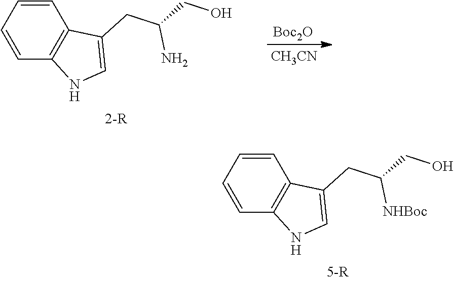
C1=CC2=C(NC=C2CC(CO)[NHBoc])C=C1.C1=CC2=C(NC=C2CC(CO)N)C=C1.[Boc2O].[CH3CN]
